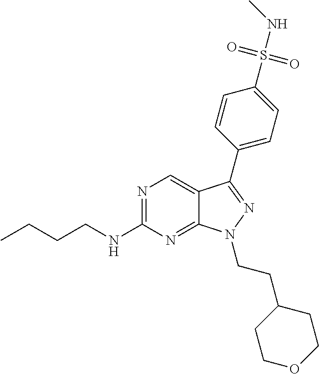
N1=C(NCCCC)N=C2C(=C1)C(C1=CC=C(S(=O)(=O)NC)C=C1)=NN2CCC1CCOCC1
